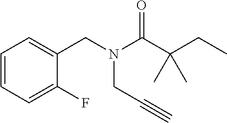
C1=CC=C(F)C(CN(C(C(CC)(C)C)=O)CC#C)=C1
